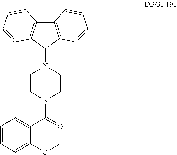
C1=CC=C(OC)C(C(=O)N2CCN(C3C4=C(C5=C3C=CC=C5)C=CC=C4)CC2)=C1
